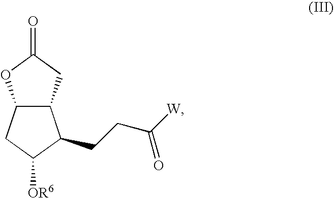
C12C(CC(=O)O1)C(CCC(=O)[W])C([OR6])C2
